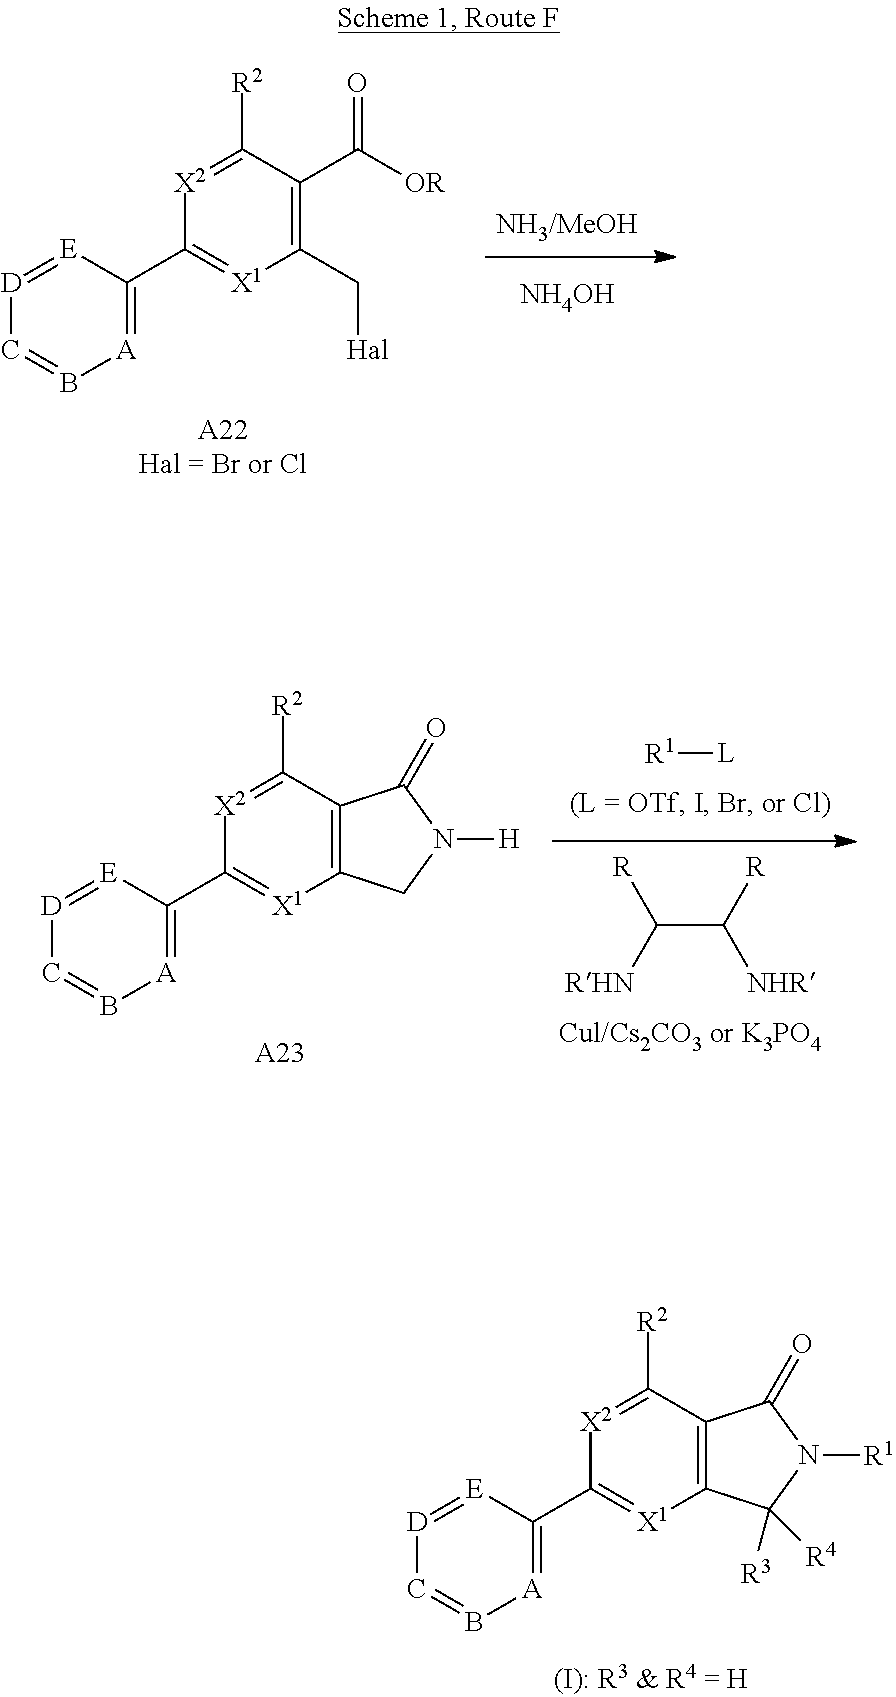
[A22Hal = Br or Cl].[D]1=[E]C(C2=[X1]C(C[Hal])=C(C([OR])=O)C([R2])=[X2]2)=[A]B=C1.[NH4OH].C(C([R])[NHR])([RHN])[R].[R1][L].[A23].[X2]1=C([R2])C2=C([X1]=C1C1=[A]B=C[D]=[E]1)CN([H])C2=O.[X2]1=C([R2])C2=C([X1]=C1C1=[A]B=C[D]=[E]1)C([R3])([R4])N([R1])C2=O
